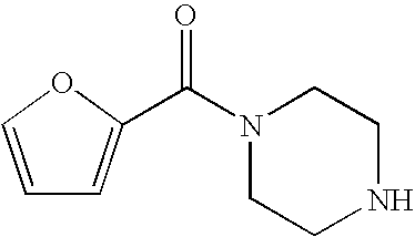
C1=COC(C(N2CCNCC2)=O)=C1
